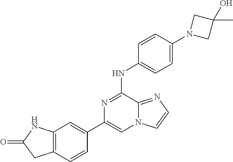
C1(C2=CC3=C(C=C2)CC(=O)N3)=CN2C(=NC=C2)C(NC2=CC=C(N3CC(C)(O)C3)C=C2)=N1
